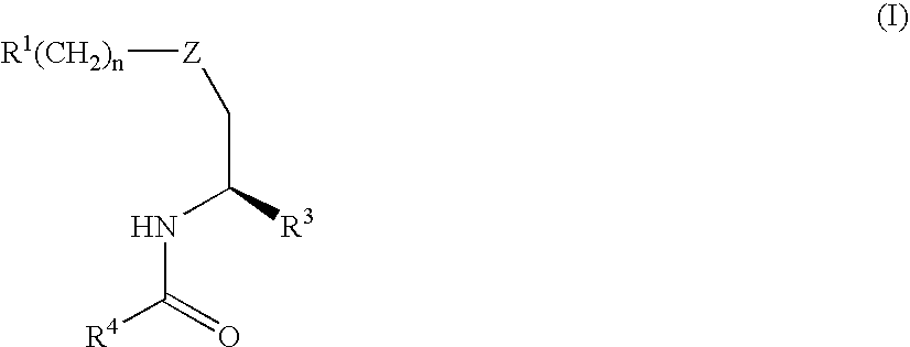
N(C(=O)[R4])C([R3])C[Z][R1(CH2)n]
